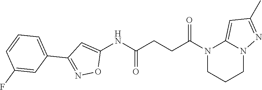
C1(NC(CCC(N2CCCN3C2=CC(C)=N3)=O)=O)=CC(C2=CC=CC(F)=C2)=NO1
